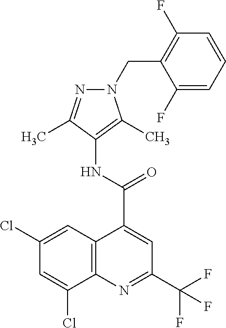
C12=C(N=C(C(F)(F)F)C=C1C(NC1=C(C)N(CC3=C(F)C=CC=C3F)N=C1C)=O)C(Cl)=CC(Cl)=C2
